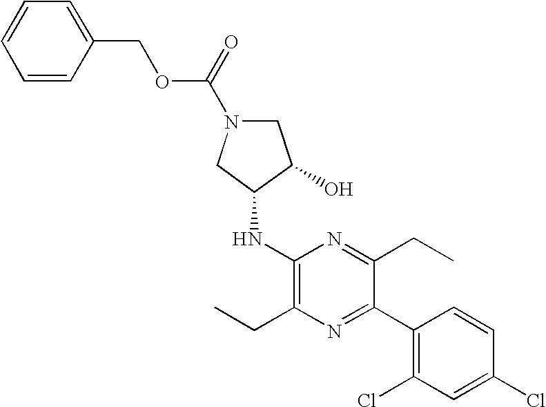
CCC1=C(NC2C(O)CN(C(=O)OCC3=CC=CC=C3)C2)N=C(CC)C(C2=C(Cl)C=C(Cl)C=C2)=N1
